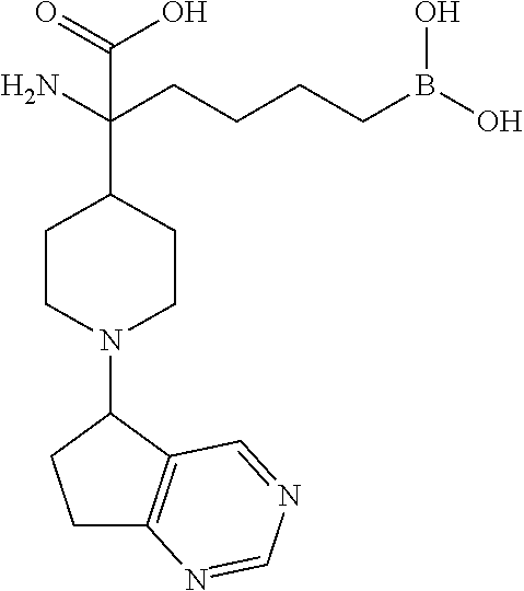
C1(N2CCC(C(CCCCB(O)O)(N)C(=O)O)CC2)CCC2=C1C=NC=N2
